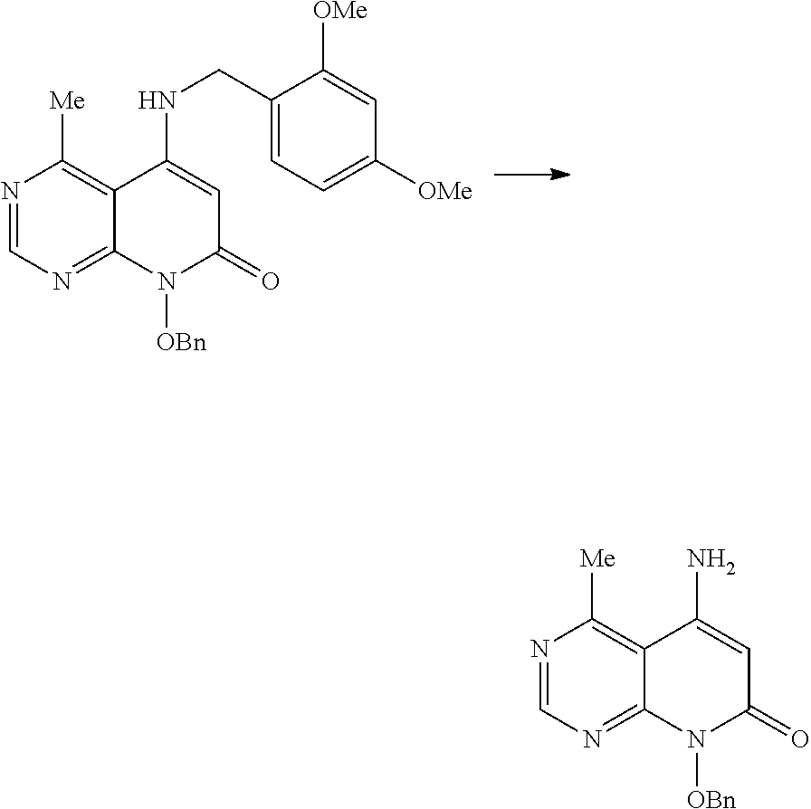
N1=CN=C2C(=C1[Me])C(NCC1=CC=C([OMe])C=C1[OMe])=CC(=O)N2[OBn].N1=CN=C2C(=C1[Me])C(N)=CC(=O)N2[OBn]
